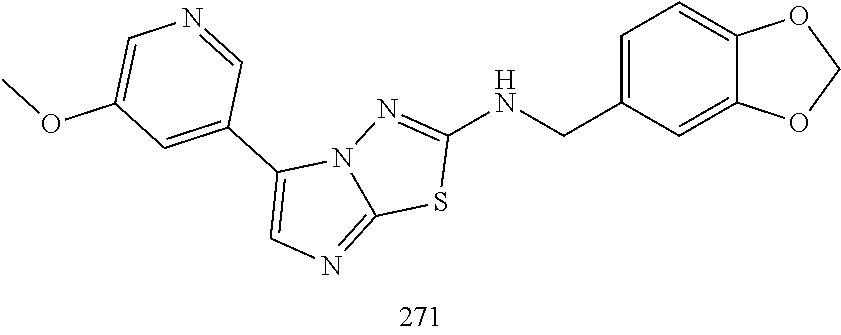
O1COC2=CC=C(CNC3=NN4C(=NC=C4C4=CC(OC)=CN=C4)S3)C=C12
